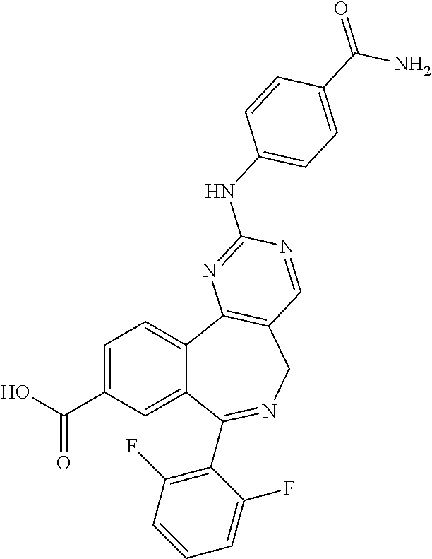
C1=C(C(O)=O)C=C2C(=C1)C1=C(CN=C2C2=C(F)C=CC=C2F)C=NC(NC2=CC=C(C(=O)N)C=C2)=N1
